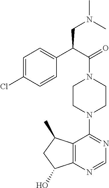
C1=C(Cl)C=CC(C(C(=O)N2CCN(C3=NC=NC4=C3C(C)CC4O)CC2)CN(C)C)=C1
